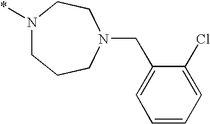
N1(*)CCCN(CC2=CC=CC=C2Cl)CC1
